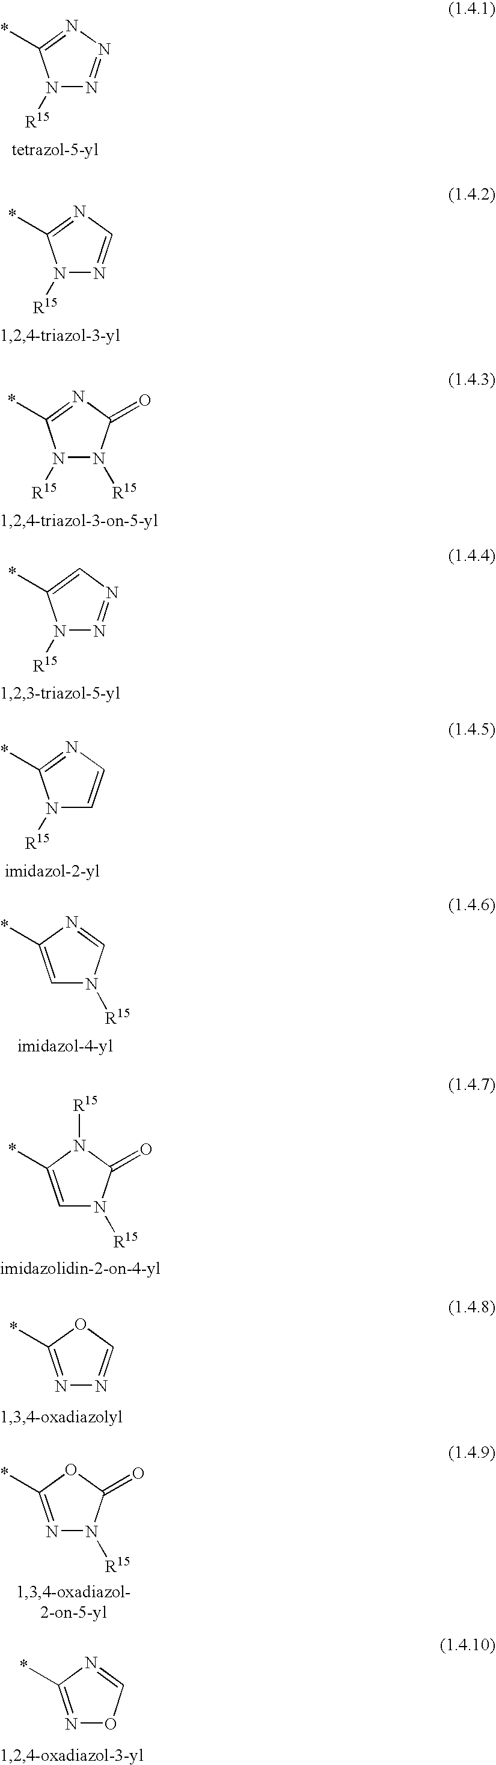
N1([R15])N=NN=C1*.N1([R15])N=CN=C1*.N1([R15])N=NC=C1*.N1([R15])C=CN=C1*.C1=C(*)N=CN1[R15].N1=C(*)OC=N1.N1=C(*)N=CO1.N1([R15])N([R15])C(=O)N=C1*.N1=C(*)OC(=O)N1[R15].C1=C(*)N([R15])C(=O)N1[R15]
